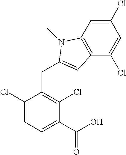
C1(C(O)=O)=CC=C(Cl)C(CC2=CC3=C(C=C(Cl)C=C3Cl)N2C)=C1Cl
